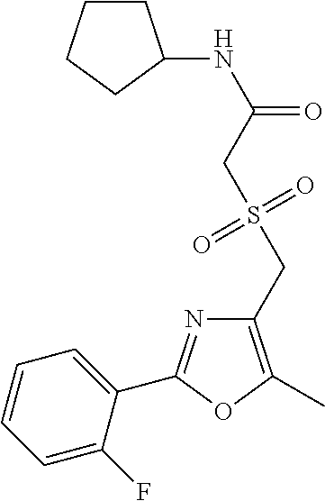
C1=CC=C(F)C(C2=NC(CS(CC(=O)NC3CCCC3)(=O)=O)=C(C)O2)=C1
